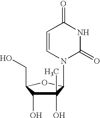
N1(C2C(O)(C)C(O)C(CO)O2)C(=O)NC(=O)C=C1
